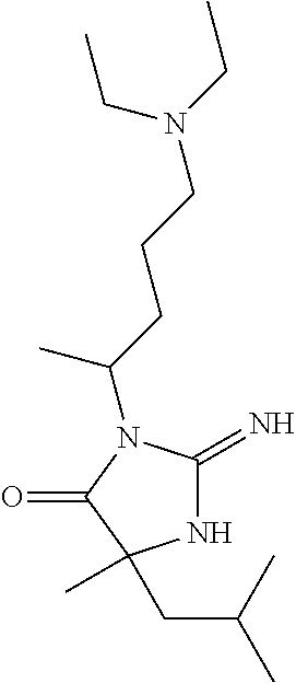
N1C(=N)N(C(CCCN(CC)CC)C)C(=O)C1(C)CC(C)C
